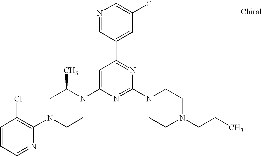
C1=CC=NC(N2CCN(C3=CC(C4=CC(Cl)=CN=C4)=NC(N4CCN(CCC)CC4)=N3)C(C)C2)=C1Cl
